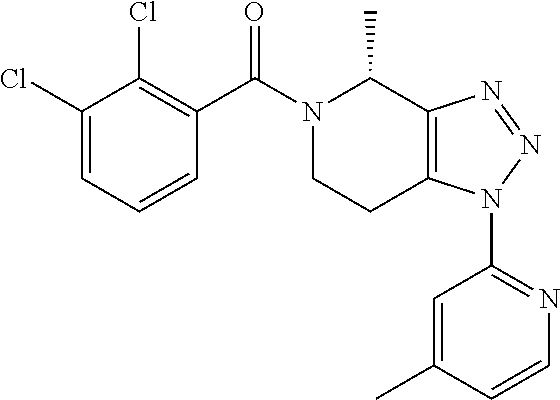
C1(Cl)=CC=CC(C(N2C(C)C3=C(CC2)N(C2=NC=CC(C)=C2)N=N3)=O)=C1Cl
